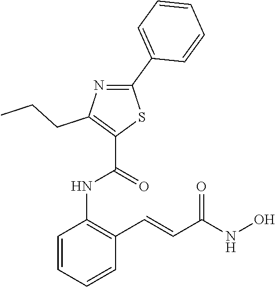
C1=CC=CC(C=CC(NO)=O)=C1NC(C1=C(CCC)N=C(C2=CC=CC=C2)S1)=O
